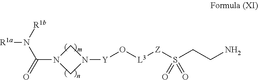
C(N1CN([Y]O[L3][Z]S(CCN)(=O)=O)C1)(=O)N([R1b])[R1a]
